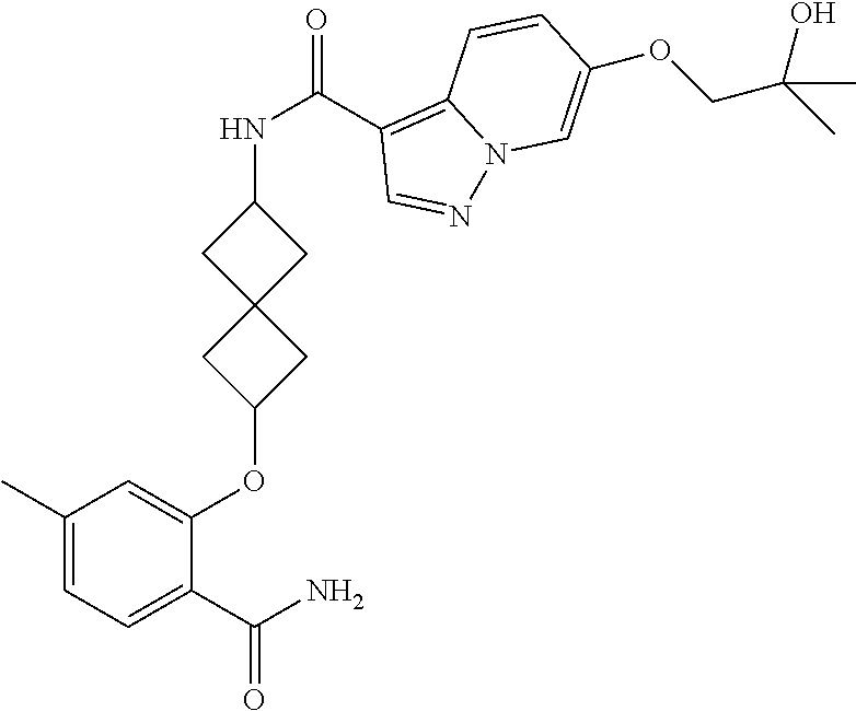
C1(C)=CC=C(C(N)=O)C(OC2CC3(C2)CC(NC(C2=C4N(N=C2)C=C(OCC(C)(O)C)C=C4)=O)C3)=C1
